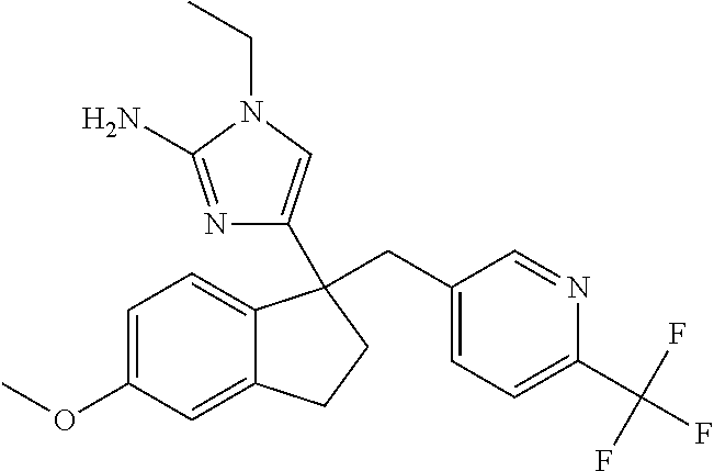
C1=C(OC)C=C2C(=C1)C(CC1=CC=C(C(F)(F)F)N=C1)(C1=CN(CC)C(N)=N1)CC2
